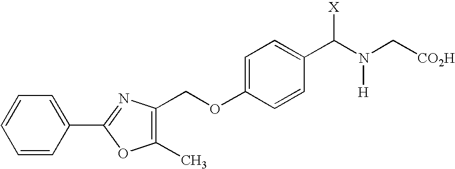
C1(C)=C(COC2=CC=C(C(N(C[CO2H])[H])[X])C=C2)N=C(C2=CC=CC=C2)O1
